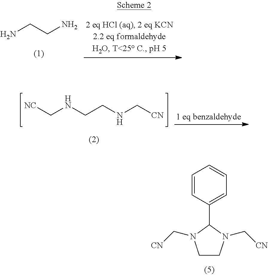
[NC]CNCCNC[CN].C1=CC(C2N(C[CN])CCN2C[CN])=CC=C1.NCCN
